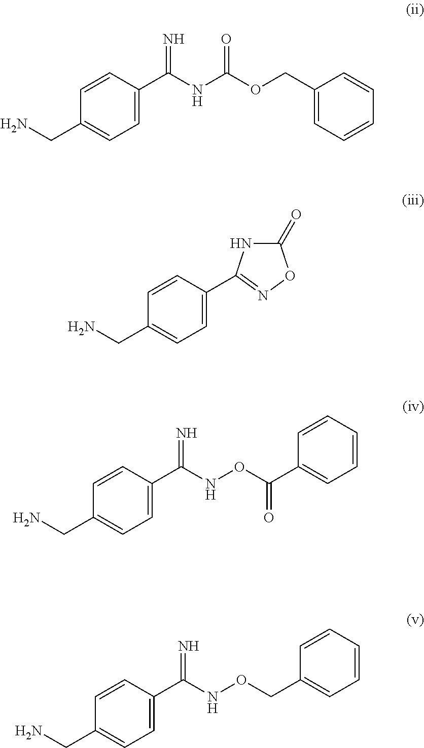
C1=C(C(NC(OCC2=CC=CC=C2)=O)=N)C=CC(CN)=C1.C1=C(C(NOC(C2=CC=CC=C2)=O)=N)C=CC(CN)=C1.C1=C(C2=NOC(=O)N2)C=CC(CN)=C1.C1=C(C(NOCC2=CC=CC=C2)=N)C=CC(CN)=C1
